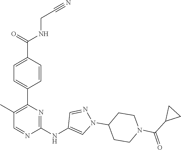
C1(C2=C(C)C=NC(NC3=CN(C4CCN(C(C5CC5)=O)CC4)N=C3)=N2)=CC=C(C(NCC#N)=O)C=C1
